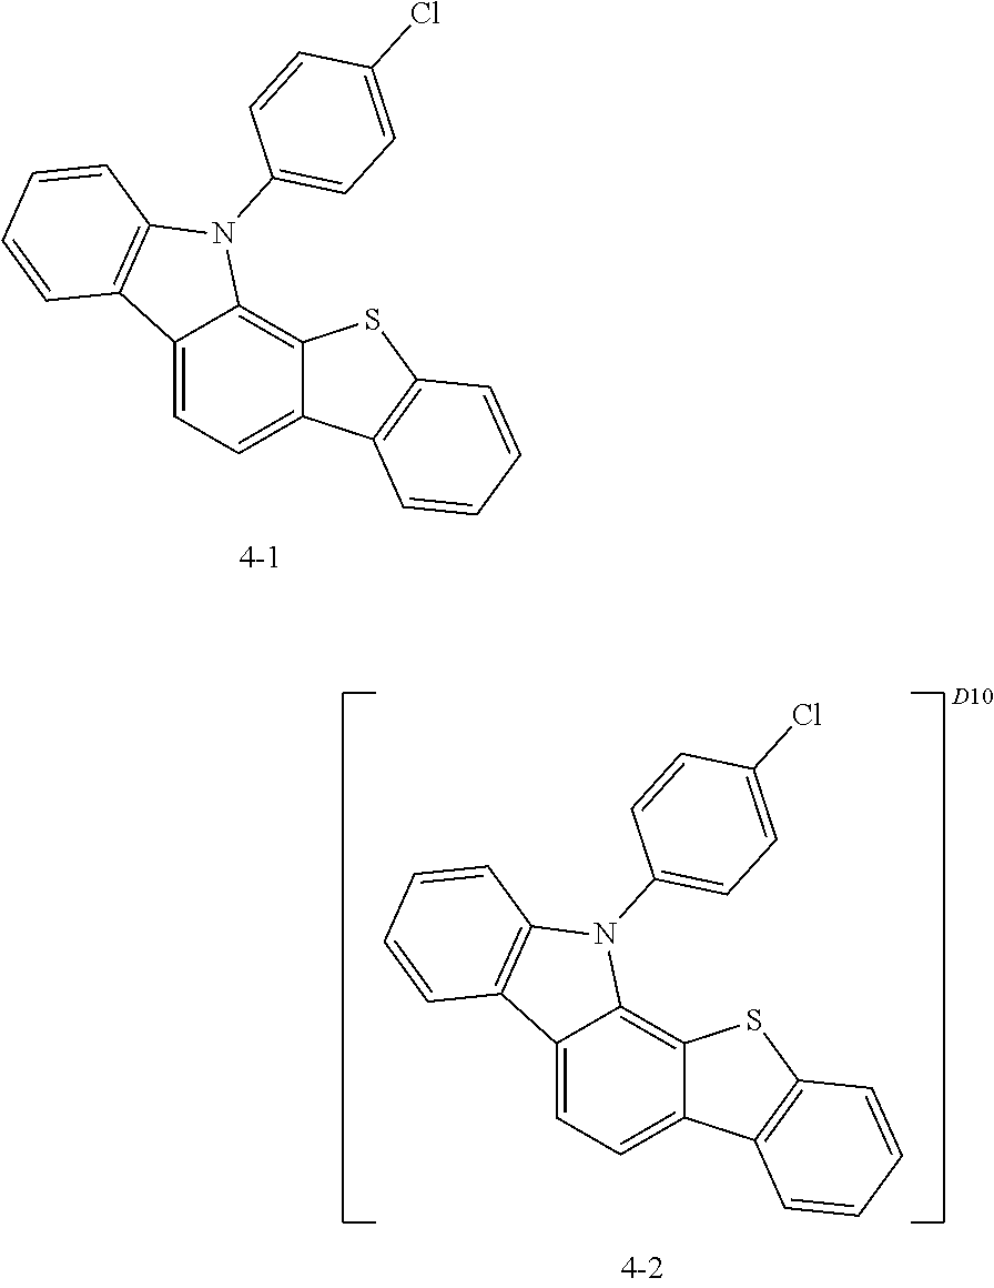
C12=CC=C3C(=C1N(C1=CC=C(Cl)C=C1)C1=C2C=CC=C1)SC1=C3C=CC=C1.C12=CC=C3C(=C1N(C1=CC=C(Cl)C=C1)C1=C2C=CC=C1)SC1=C3C=CC=C1
